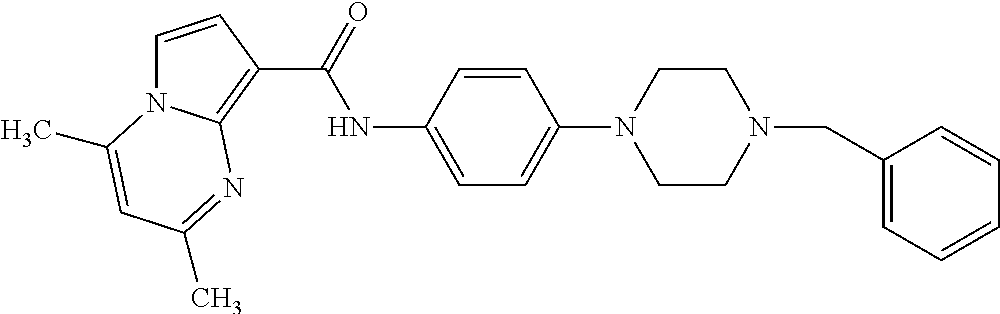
C1=CC(C(=O)NC2=CC=C(N3CCN(CC4=CC=CC=C4)CC3)C=C2)=C2N1C(C)=CC(C)=N2
